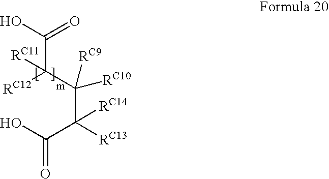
OC(C(C(C([RC12])([RC11])C(O)=O)([RC9])[RC10])([RC13])[RC14])=O
